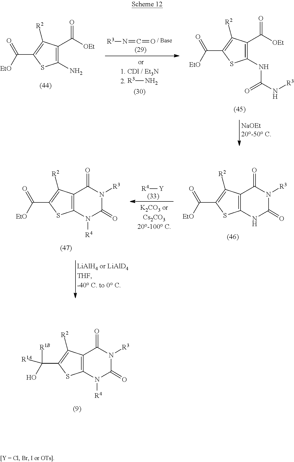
[R3]N.[R3]N=C=O.C1(C([OEt])=O)=C(NC(N[R3])=O)SC(C([EtO])=O)=C1[R2].C1(C([OEt])=O)=C(N)SC(C([EtO])=O)=C1[R2].C12=C(NC(=O)N([R3])C1=O)SC(C([EtO])=O)=C2[R2].[R4][Y].C12=C(N([R4])C(=O)N([R3])C1=O)SC(C([EtO])=O)=C2[R2].C12=C(N([R4])C(=O)N([R3])C1=O)SC(C(O)([R1B])[R1A])=C2[R2]
